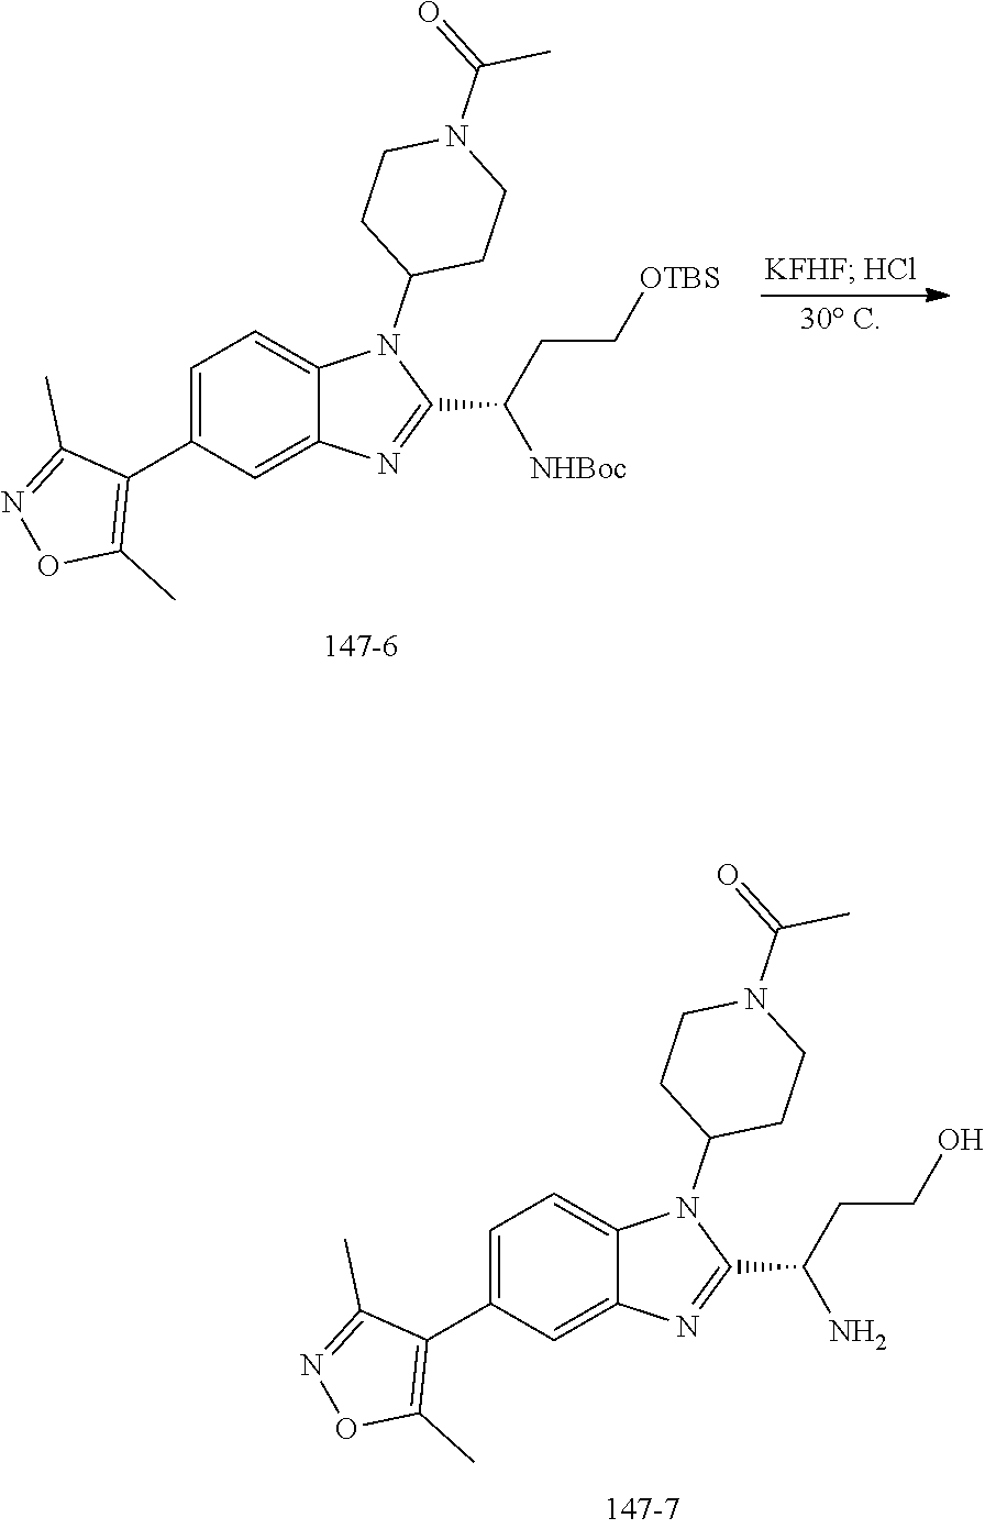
C1=C(C2=C(C)ON=C2C)C=C2C(=C1)N(C1CCN(C(=O)C)CC1)C(C([NHBoc])CC[OTBS])=N2.C1=C(C2=C(C)ON=C2C)C=C2C(=C1)N(C1CCN(C(=O)C)CC1)C(C(N)CCO)=N2
